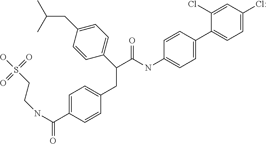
C1=C(C(NCCS(O)(=O)=O)=O)C=CC(CC(C(NC2=CC=C(C3=CC=C(Cl)C=C3Cl)C=C2)=O)C2=CC=C(CC(C)C)C=C2)=C1
